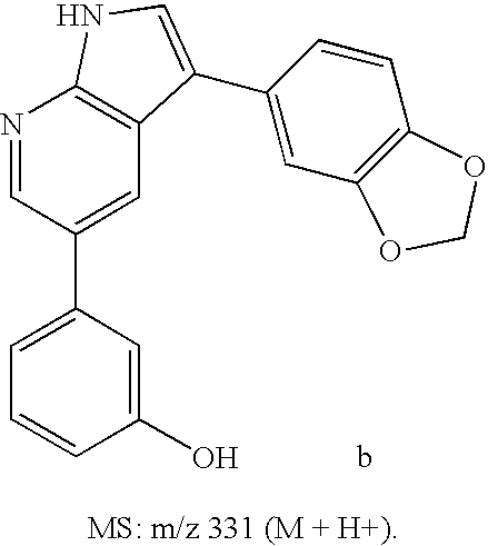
C1=C(C2=CC3=C(N=C2)NC=C3C2=CC3=C(C=C2)OCO3)C=C(O)C=C1
